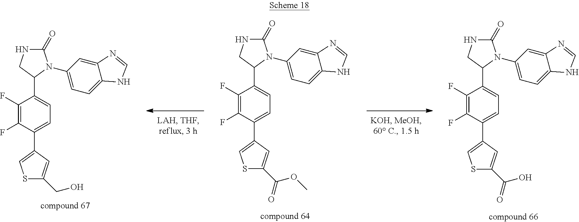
C1(F)=C(F)C(C2=CSC(CO)=C2)=CC=C1C1N(C2=CC=C3C(=C2)N=CN3)C(=O)NC1.C1(F)=C(F)C(C2=CSC(C(OC)=O)=C2)=CC=C1C1N(C2=CC=C3C(=C2)N=CN3)C(=O)NC1.C1(F)=C(F)C(C2=CSC(C(O)=O)=C2)=CC=C1C1N(C2=CC=C3C(=C2)N=CN3)C(=O)NC1
